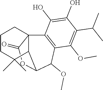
C12=C(C(O)=C(O)C(C(C)C)=C1OC)C13C(=O)OC(C2OC)C1C(C)(C)CCC3
